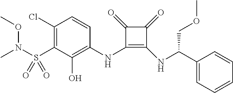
C1(S(=O)(=O)N(OC)C)=C(Cl)C=CC(NC2=C(NC(COC)C3=CC=CC=C3)C(=O)C2=O)=C1O
